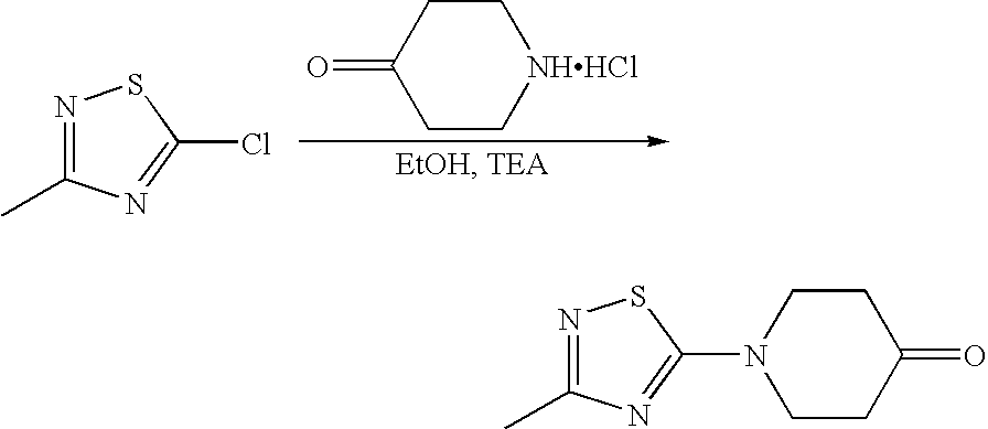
C1CC(=O)CC[NHHCl]1.N1=C(C)N=C(Cl)S1.C1CN(C2=NC(C)=NS2)CCC1=O
